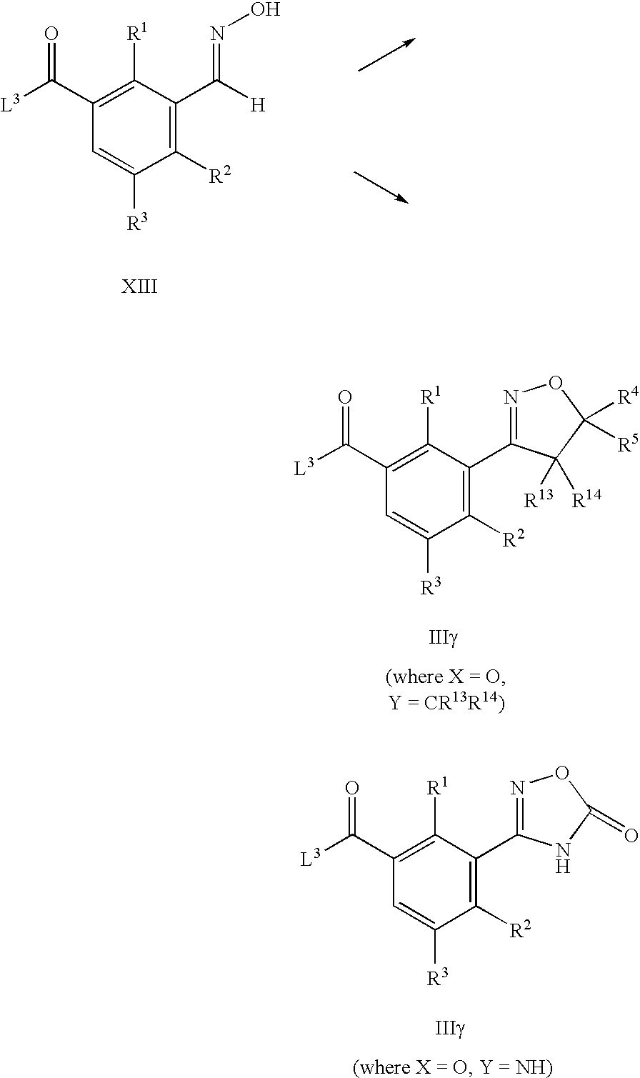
[L3]C(C1=C([R1])C(C([H])=NO)=C([R2])C([R3])=C1)=O.[L3]C(C1=C([R1])C(C2=NOC([R4])([R5])C2([R13])[R14])=C([R2])C([R3])=C1)=O.[L3]C(C1=C([R1])C(C2=NOC(=O)N2)=C([R2])C([R3])=C1)=O
